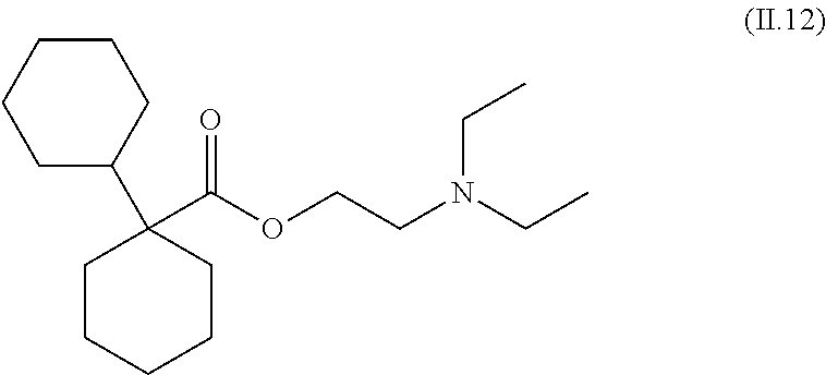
C1C(C2(C(OCCN(CC)CC)=O)CCCCC2)CCCC1
